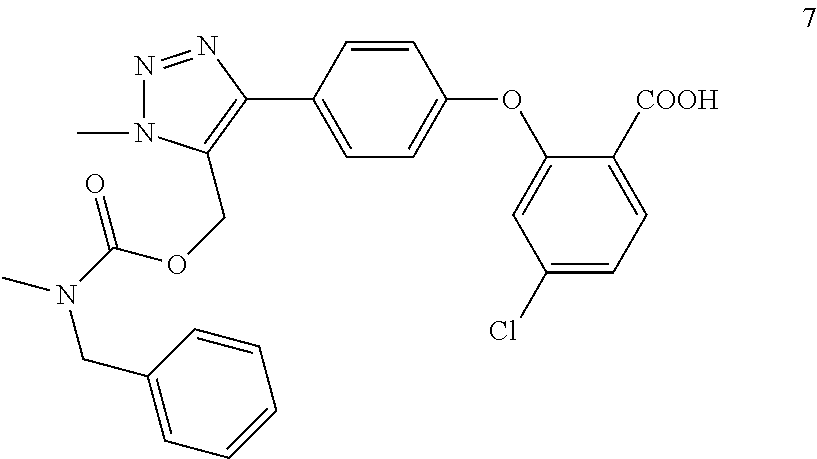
N1=NC(C2=CC=C(OC3=CC(Cl)=CC=C3[COOH])C=C2)=C(COC(N(CC2=CC=CC=C2)C)=O)N1C
